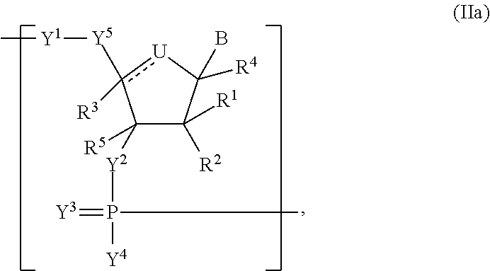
C1([Y2]P([Y4])(C)=[Y3])([R5])C([R2])([R1])C(B)([R4])[U]c1([R3])[Y5][Y1]C
